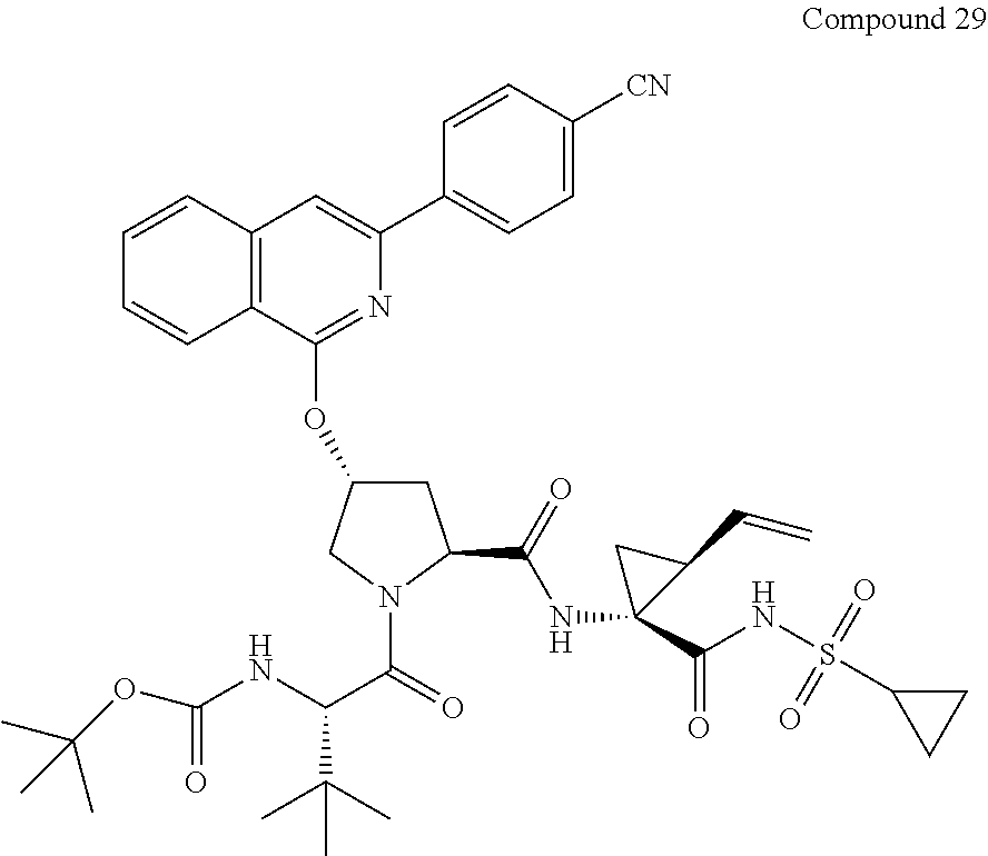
C12=C(C(OC3CC(C(=O)NC4(C(NS(C5CC5)(=O)=O)=O)CC4C=C)N(C(=O)C(NC(=O)OC(C)(C)C)C(C)(C)C)C3)=NC(C3=CC=C([CN])C=C3)=C1)C=CC=C2
